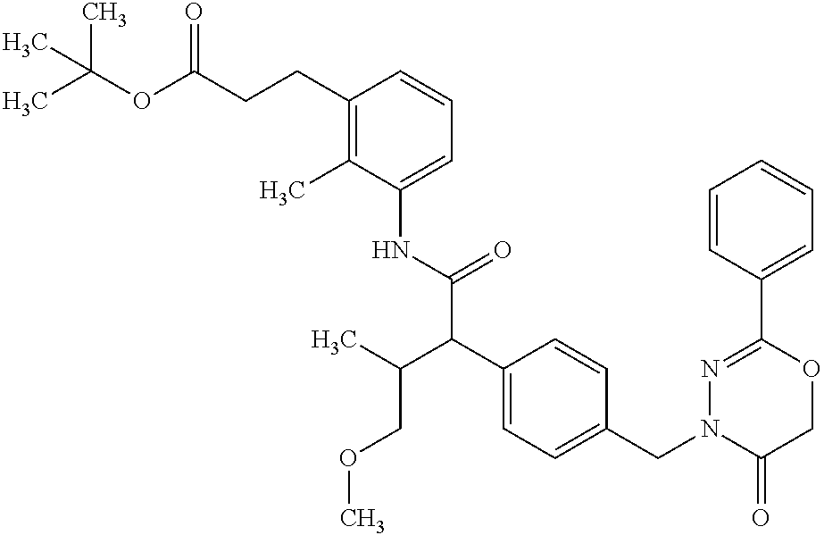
N(C(C(C1=CC=C(CN2C(=O)COC(C3=CC=CC=C3)=N2)C=C1)C(COC)C)=O)C1=CC=CC(CCC(OC(C)(C)C)=O)=C1C
